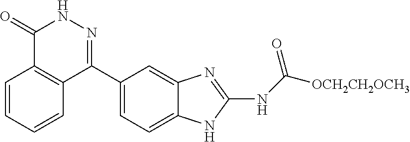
C1=CC=CC2=C1C(=O)NN=C2C1=CC=C2C(=C1)N=C(NC([OCH2CH2OCH3])=O)N2
